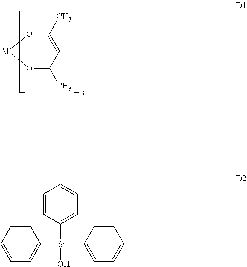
O1=C(C)C=C(C)O[Al]1.C1([Si](O)(C2=CC=CC=C2)C2=CC=CC=C2)=CC=CC=C1
